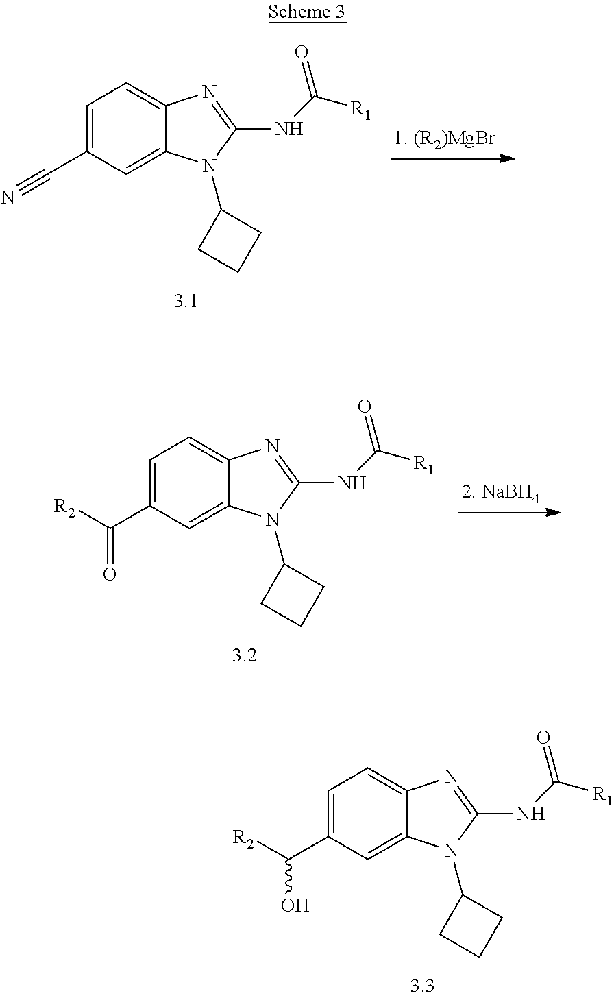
C1=C(C#N)C=C2C(=C1)N=C(NC([R1])=O)N2C1CCC1.C1=C(C([R2])=O)C=C2C(=C1)N=C(NC([R1])=O)N2C1CCC1.C1=C(C([R2])O)C=C2C(=C1)N=C(NC([R1])=O)N2C1CCC1
